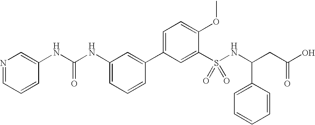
C1(NC(NC2=CC=CC(C3=CC=C(OC)C(S(NC(C4=CC=CC=C4)CC(=O)O)(=O)=O)=C3)=C2)=O)=CN=CC=C1
